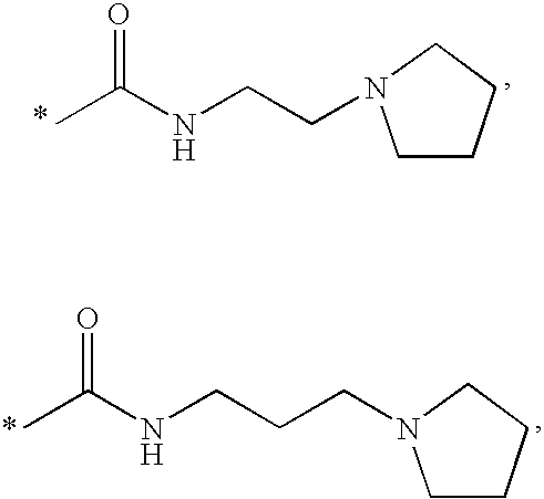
C1CCCN1CCNC(C)=O.CC(NCCCN1CCCC1)=O
